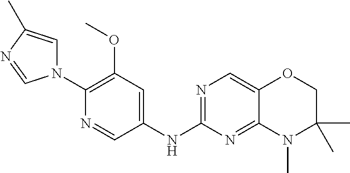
N1(C2=C(OC)C=C(NC3=NC=C4C(=N3)N(C)C(C)(C)CO4)C=N2)C=C(C)N=C1
